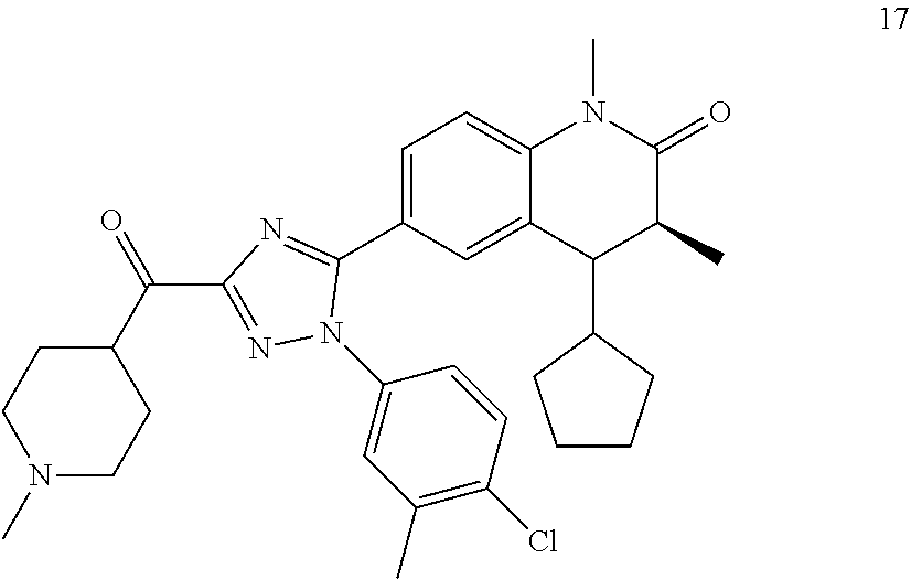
C1=C(C2=NC(C(=O)C3CCN(C)CC3)=NN2C2=CC(C)=C(Cl)C=C2)C=C2C(=C1)N(C)C(=O)C(C)C2C1CCCC1
